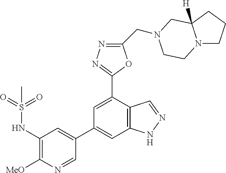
C1(NS(=O)(=O)C)=C([MeO])N=CC(C2=CC3=C(C(C4=NN=C(CN5CC6([H])N(CCC6)CC5)O4)=C2)C=NN3)=C1
